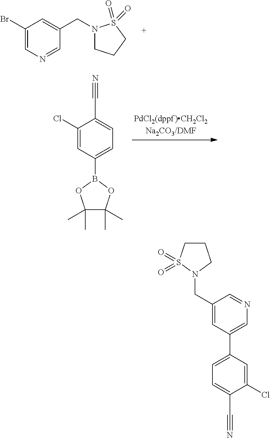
C1(Br)=CN=CC(CN2CCCS2(=O)=O)=C1.C1(Cl)=CC(B2OC(C)(C)C(C)(C)O2)=CC=C1C#N.C1(C2=CN=CC(CN3S(=O)(=O)CCC3)=C2)=CC=C(C#N)C(Cl)=C1
